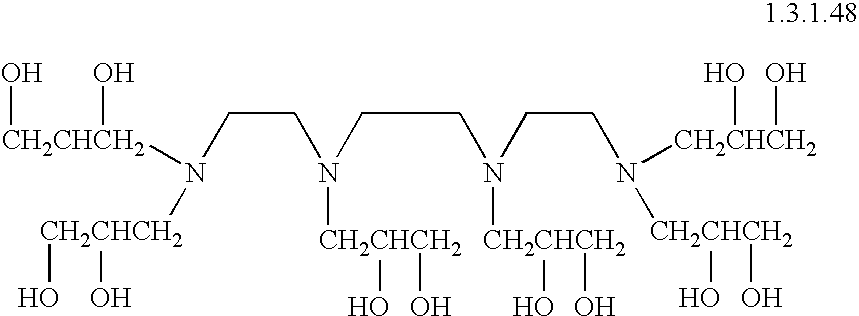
[CH2CHCH2](O)(O)N([CH2CHCH2](O)O)CCN([CH2CHCH2](O)O)CCN([CH2CHCH2](O)O)CCN([CH2CHCH2](O)O)[CH2CHCH2](O)O
